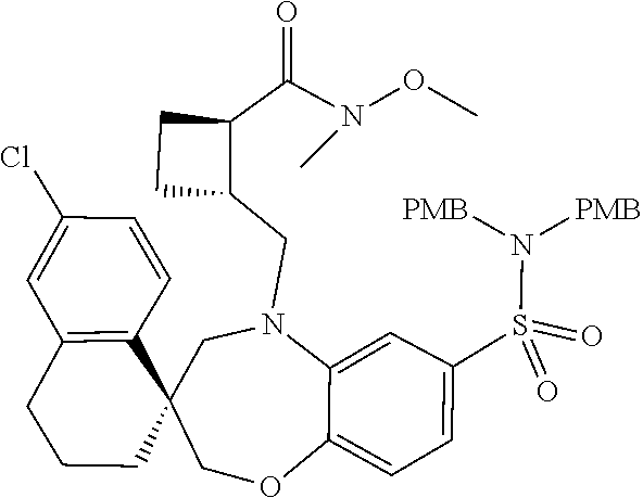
C12=CC=C(S(=O)(N([PMB])[PMB])=O)C=C1N(CC1C(C(=O)N(OC)C)CC1)CC1(C3=C(C=C(Cl)C=C3)CCC1)CO2
